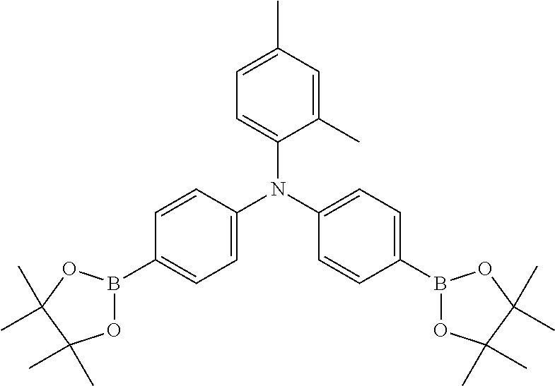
C1=C(C)C=C(C)C(N(C2=CC=C(B3OC(C)(C)C(C)(C)O3)C=C2)C2=CC=C(B3OC(C)(C)C(C)(C)O3)C=C2)=C1
